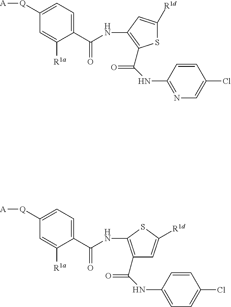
C1=CC(NC(=O)C2=C(NC(C3=CC=C([Q][A])C=C3[R1a])=O)C=C([R1d])S2)=NC=C1Cl.C1=CC(NC(=O)C2=C(NC(C3=CC=C([Q][A])C=C3[R1a])=O)SC([R1d])=C2)=CC=C1Cl
